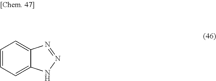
C1=CC=C2C(=C1)N=NN2
